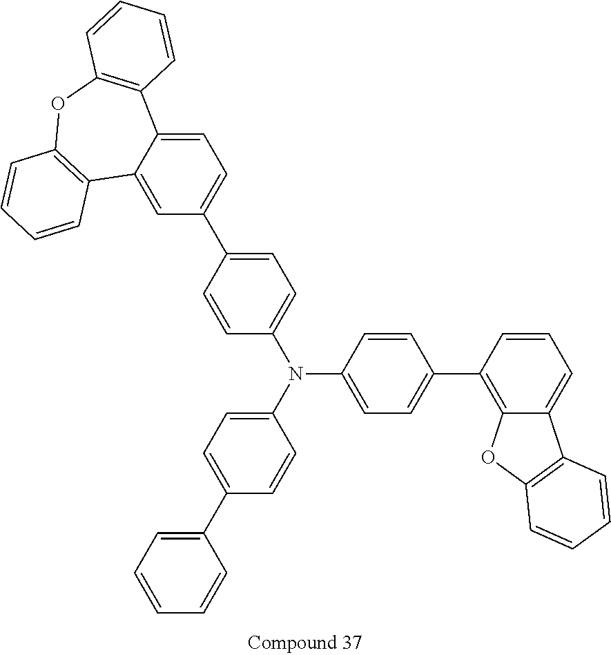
C1(C2=CC=CC=C2)=CC=C(N(C2=CC=C(C3=C4C(=CC=C3)C3=C(O4)C=CC=C3)C=C2)C2=CC=C(C3=CC=C4C(=C3)C3=C(OC5=C4C=CC=C5)C=CC=C3)C=C2)C=C1
